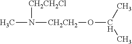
CN([CH2CH2]OC(C)C)[CH2CH2Cl]
